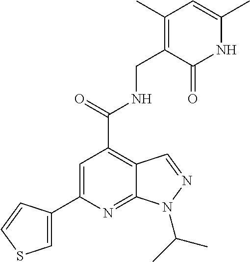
C1=C(C2=CC(C(=O)NCC3=C(C)C=C(C)NC3=O)=C3C(=N2)N(C(C)C)N=C3)C=CS1
